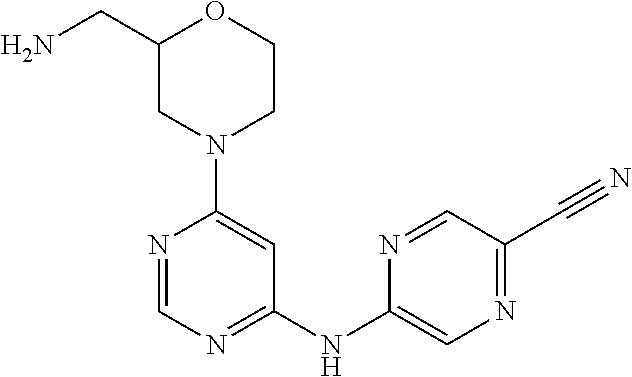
N1=CN=C(NC2=CN=C(C#N)C=N2)C=C1N1CCOC(CN)C1
